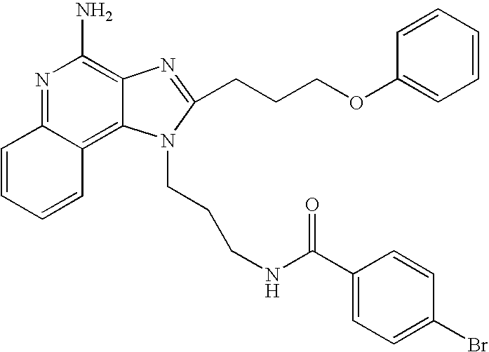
N1=C2C(=C3C(=C1N)N=C(CCCOC1=CC=CC=C1)N3CCCNC(C1=CC=C(Br)C=C1)=O)C=CC=C2
